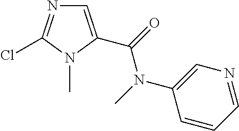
C1=C(C(=O)N(C)C2=CN=CC=C2)N(C)C(Cl)=N1
